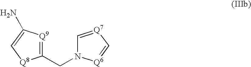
C1=[Q7]C=[Q6]N1CC1=[Q9]C(N)=C[Q8]1
